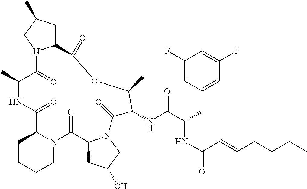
C1CCCN2C1C(=O)NC(C)C(=O)N1C(CC(C)C1)C(=O)OC(C)C(NC(C(CC1=CC(F)=CC(F)=C1)NC(=O)C=CCCCC)=O)C(=O)N1C(C2=O)CC(O)C1
